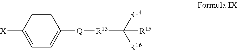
[X]C1=CC=C([Q][R13]C([R16])([R14])[R15])C=C1
